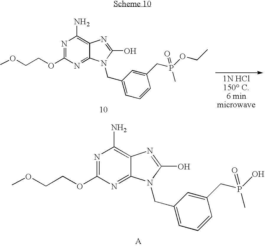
N1=C(OCCOC)N=C2C(=C1N)N=C(O)N2CC1=CC=CC(CP(OCC)(C)=O)=C1.N1=C(OCCOC)N=C2C(=C1N)N=C(O)N2CC1=CC=CC(CP(O)(C)=O)=C1
